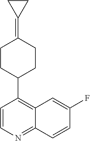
C12=NC=CC(C3CCC(=C4CC4)CC3)=C1C=C(F)C=C2
